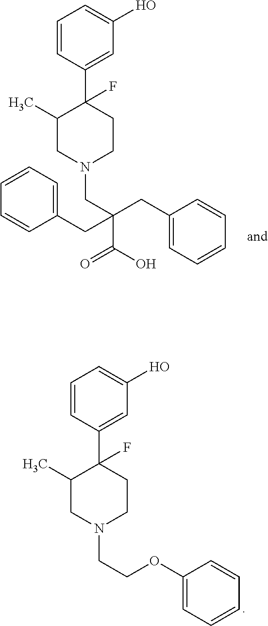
C1=CC(C2(F)C(C)CN(CCOC3=CC=CC=C3)CC2)=CC(O)=C1.C1=CC(C2(F)C(C)CN(CC(C(O)=O)(CC3=CC=CC=C3)CC3=CC=CC=C3)CC2)=CC(O)=C1
